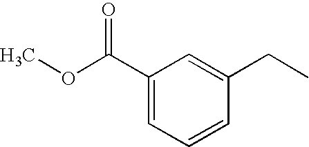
C1(C(OC)=O)=CC=CC(CC)=C1
